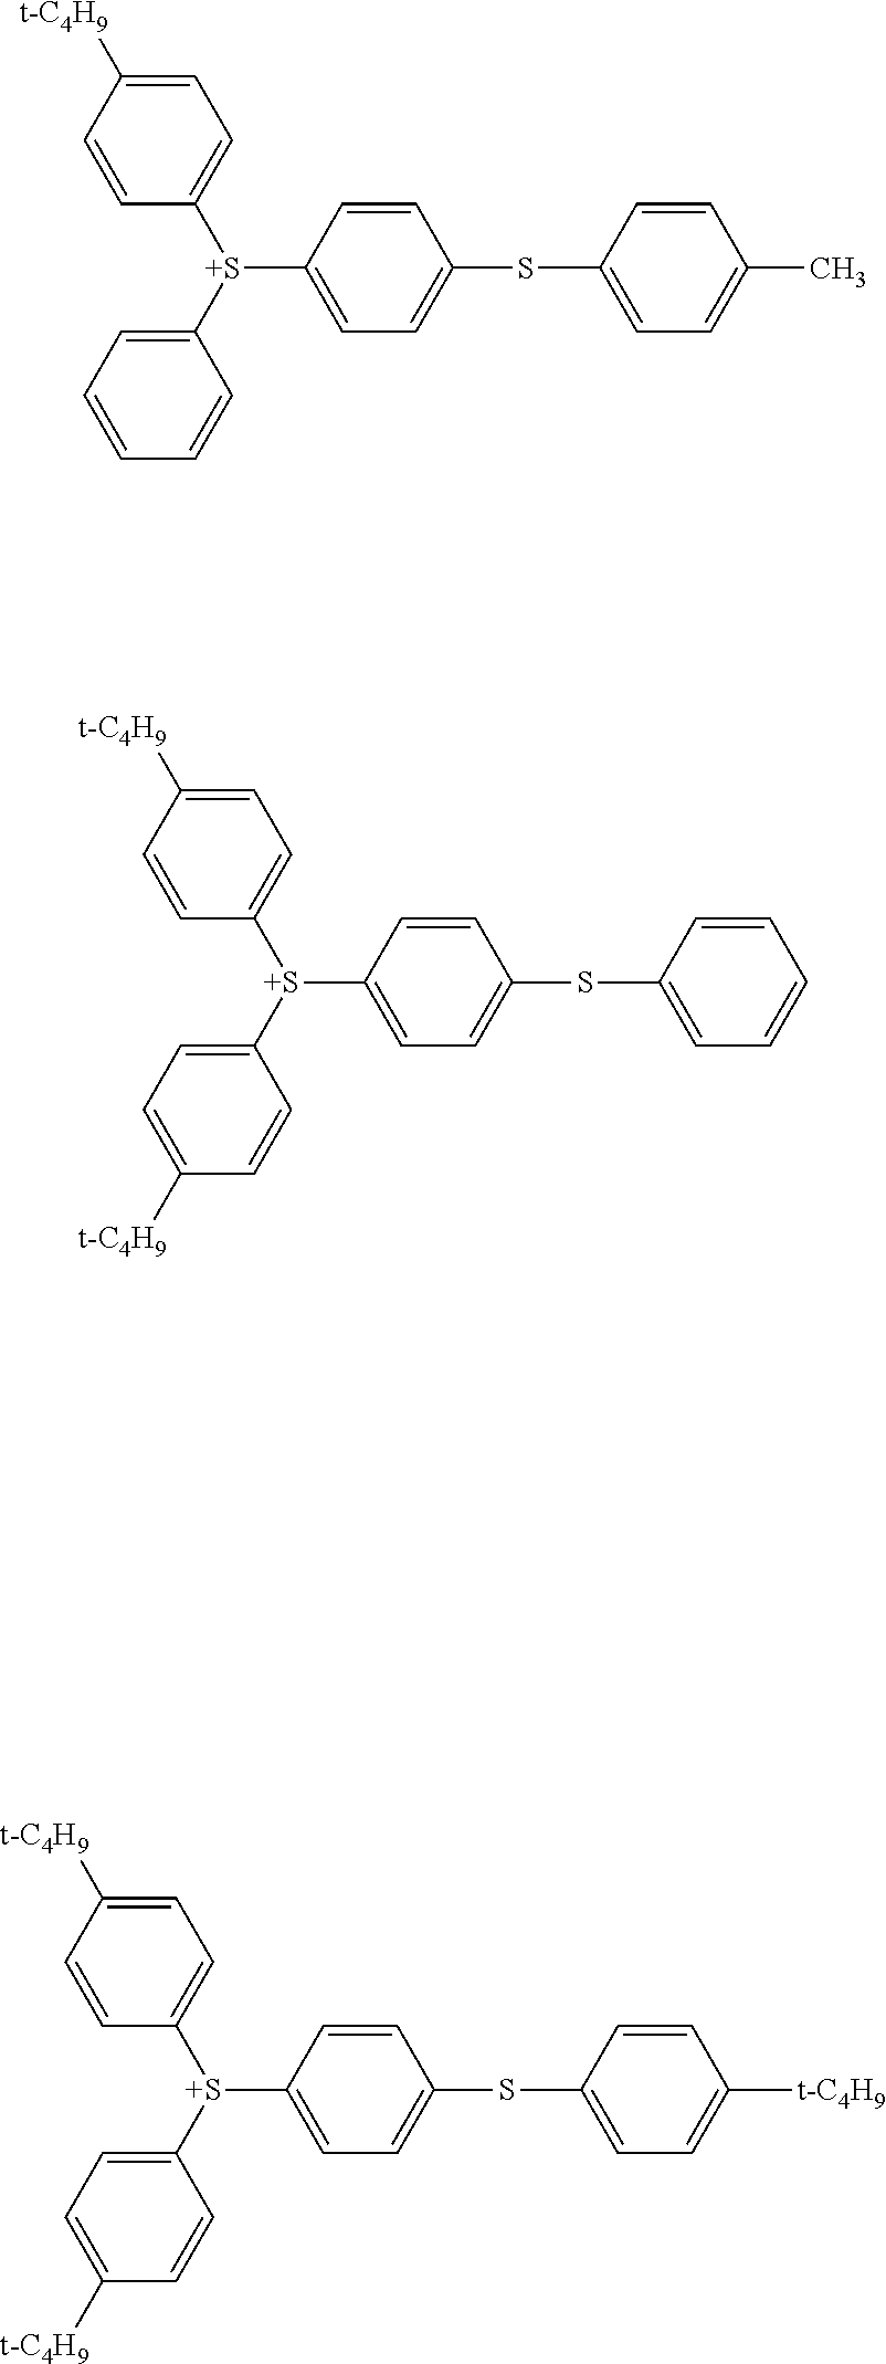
C1=CC([t-C4H9])=CC=C1[S+](C1=CC=CC=C1)C1=CC=C(SC2=CC=C(C)C=C2)C=C1.C1=CC([t-C4H9])=CC=C1[S+](C1=CC=C([t-C4H9])C=C1)C1=CC=C(SC2=CC=CC=C2)C=C1.C1=CC([t-C4H9])=CC=C1[S+](C1=CC=C([t-C4H9])C=C1)C1=CC=C(SC2=CC=C([t-C4H9])C=C2)C=C1
